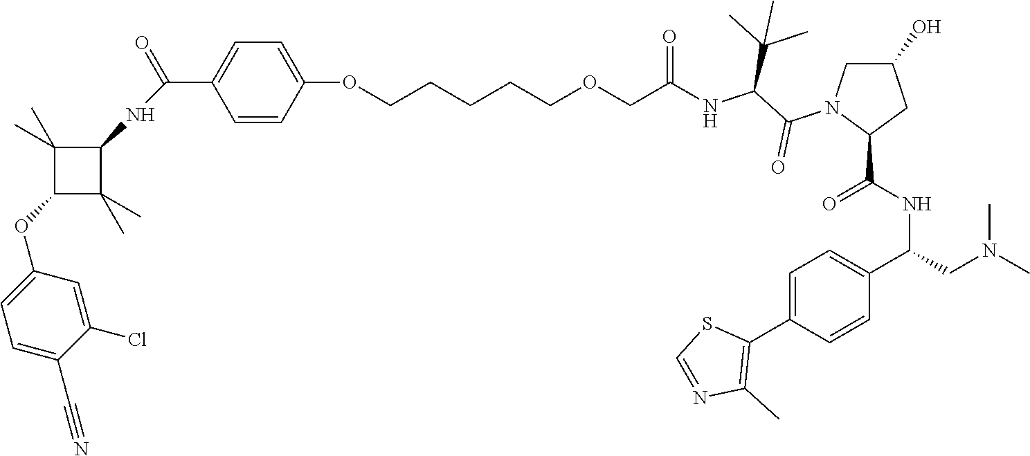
C1=CC(OCCCCCOCC(NC(C(N2C(C(NC(C3=CC=C(C4=C(C)N=CS4)C=C3)CN(C)C)=O)CC(O)C2)=O)C(C)(C)C)=O)=CC=C1C(NC1C(C)(C)C(OC2=CC=C(C#N)C(Cl)=C2)C1(C)C)=O
